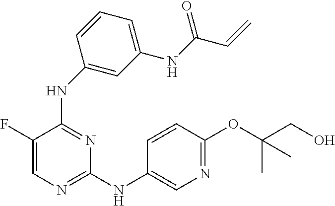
N(C1=NC=C(F)C(NC2=CC(NC(=O)C=C)=CC=C2)=N1)C1=CN=C(OC(CO)(C)C)C=C1
